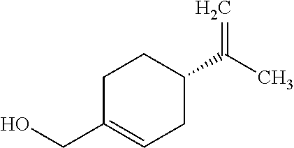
C1C(CO)=CCC(C(C)=C)C1
